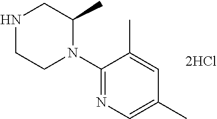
N1CCN(C2=NC=C(C)C=C2C)C(C)C1
